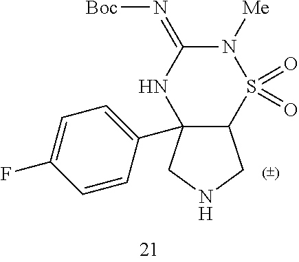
C12C(C3=CC=C(F)C=C3)(CNC1)NC(=N[Boc])N([Me])S2(=O)=O
